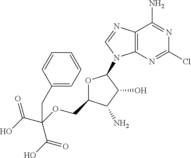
OC(=O)C(C(=O)O)(OCC1OC(N2C3=C(N=C2)C(N)=NC(Cl)=N3)C(O)C1N)CC1=CC=CC=C1
